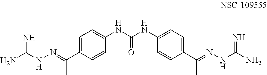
C1=C(C(=NNC(N)=N)C)C=CC(NC(NC2=CC=C(C(=NNC(N)=N)C)C=C2)=O)=C1
